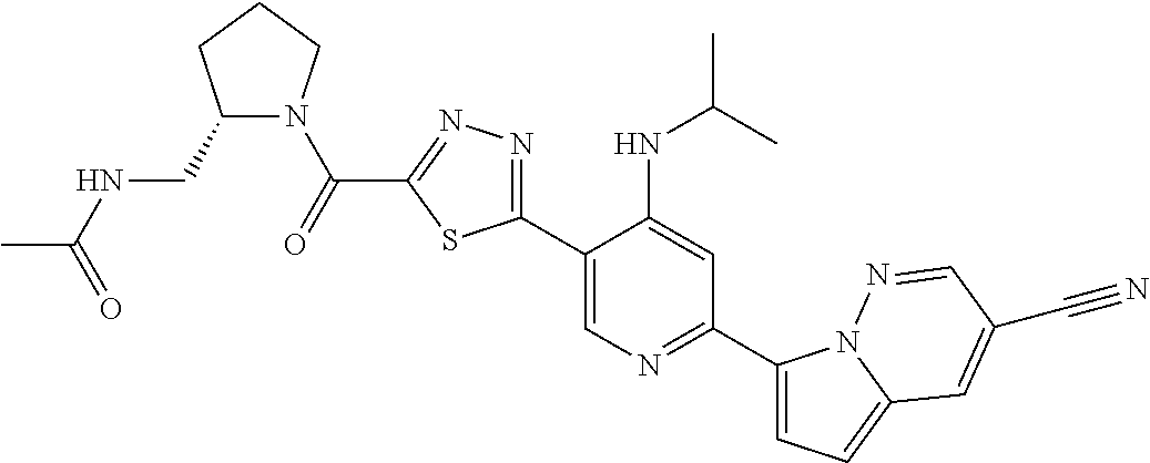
C1(C2=CN=C(C3=CC=C4N3N=CC(C#N)=C4)C=C2NC(C)C)=NN=C(C(=O)N2C(CNC(C)=O)CCC2)S1
